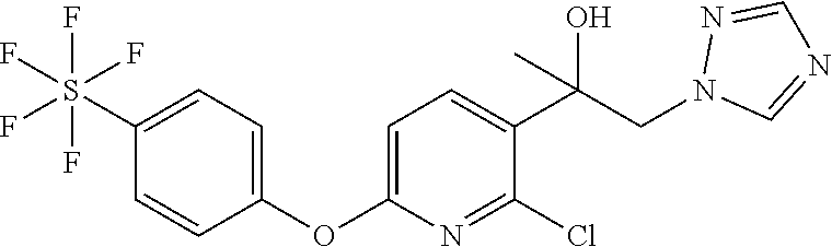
C1(OC2=CC=C(C(CN3N=CN=C3)(C)O)C(Cl)=N2)=CC=C(S(F)(F)(F)(F)F)C=C1
